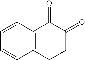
C12=C(C=CC=C1)C(=O)C(=O)CC2
